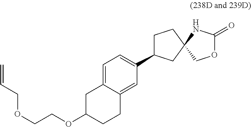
C1=C2C(=CC(C3CCC4(C3)NC(=O)OC4)=C1)CCC(OCCOCC=C)C2
